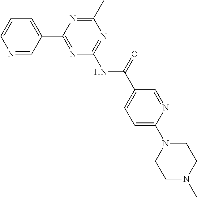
N1=CC(C2=NC(NC(C3=CC=C(N4CCN(C)CC4)N=C3)=O)=NC(C)=N2)=CC=C1
